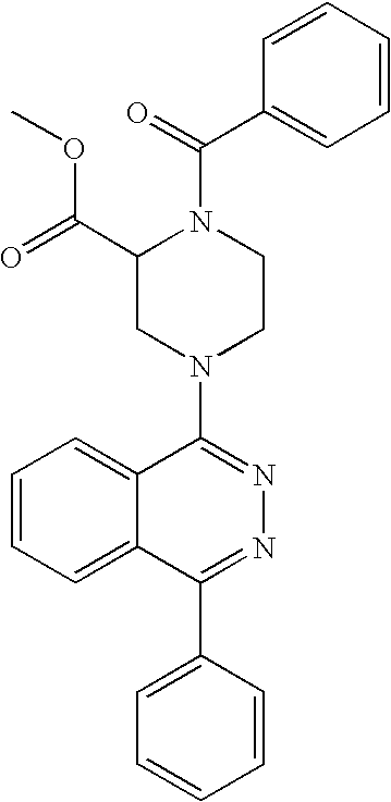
C(N1C(C(=O)OC)CN(C2=NN=C(C3=CC=CC=C3)C3=CC=CC=C23)CC1)(C1=CC=CC=C1)=O
